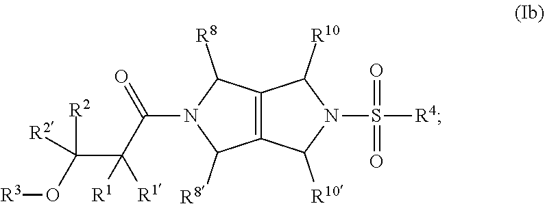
[R3]OC([R2])([R2])C([R1])([R1])C(=O)N1C([R8])C2=C(C1[R8])C([R10])N(S(=O)(=O)[R4])C2[R10]
